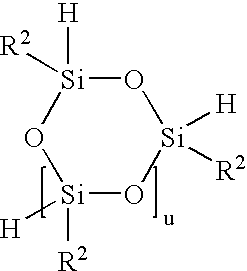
[Si]1([R2])([H])O[Si]([H])([R2])O[Si]([H])([R2])O1
